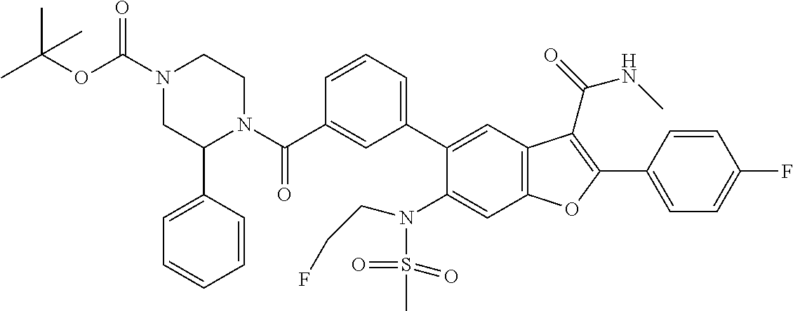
C1=CC=C(C2=CC3=C(C=C2N(S(C)(=O)=O)CCF)OC(C2=CC=C(F)C=C2)=C3C(NC)=O)C=C1C(N1C(C2=CC=CC=C2)CN(C(OC(C)(C)C)=O)CC1)=O
